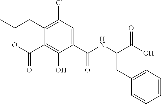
C12=C(O)C(C(=O)NC(CC3=CC=CC=C3)C(=O)O)=CC(Cl)=C1CC(C)OC2=O
